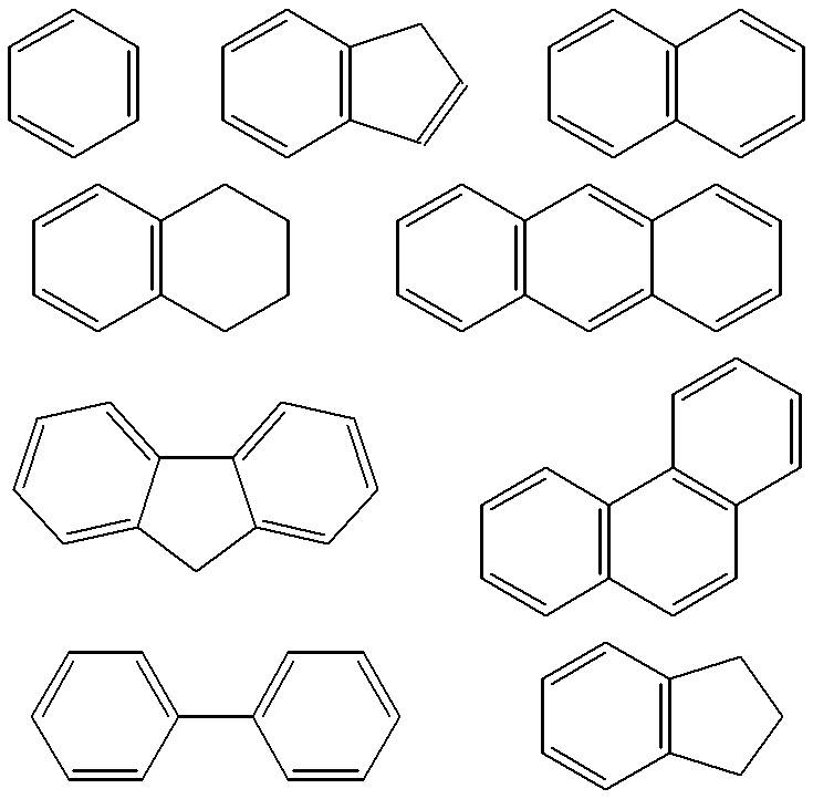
C1=CC=CC=C1.C1=CC2=C(C=C1)C=CC2.C1=CC2=C(C=C1)C=CC=C2.C1=CC2=C(C=C1)CCCC2.C1=CC2=C(C=C1)C=C1C(=C2)C=CC=C1.C12=CC=CC=C1CC1=CC=CC=C21.C1=CC2=C(C=C1)C=CC1=C2C=CC=C1.C1=CC=CC(C2=CC=CC=C2)=C1.C1=CC2=C(C=C1)CCC2
